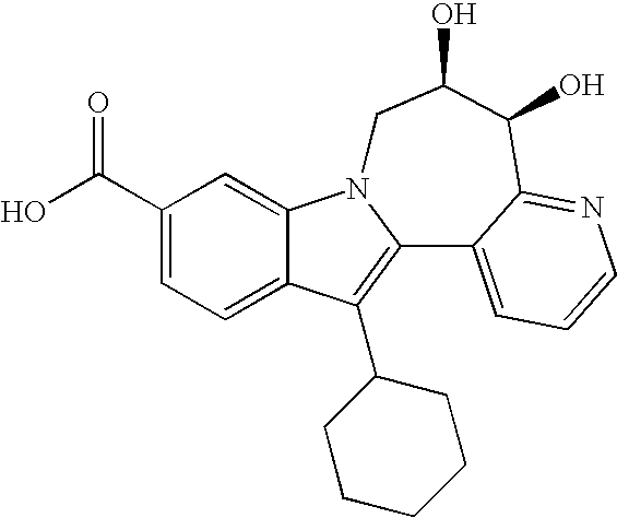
C12=CC=C(C(O)=O)C=C1N1C(=C2C2CCCCC2)C2=CC=CN=C2C(O)C(O)C1
